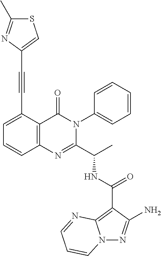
N(C(C1=NC2=C(C(=O)N1C1=CC=CC=C1)C(C#CC1=CSC(C)=N1)=CC=C2)C)C(C1=C2N(N=C1N)C=CC=N2)=O
